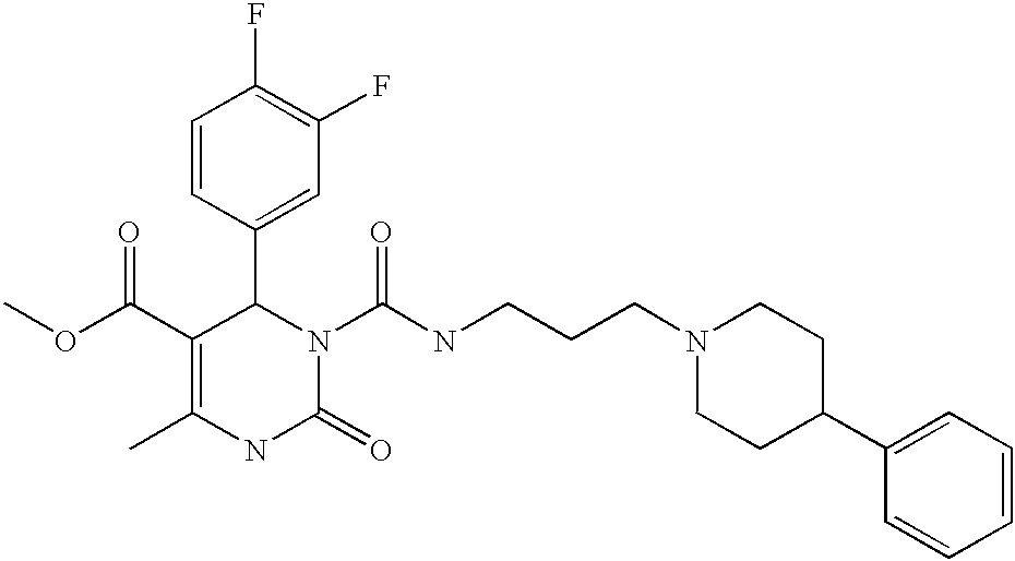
C1(F)=C(F)C=C(C2C(C(=O)OC)=C(C)NC(=O)N2C(=O)NCCCN2CCC(C3=CC=CC=C3)CC2)C=C1
